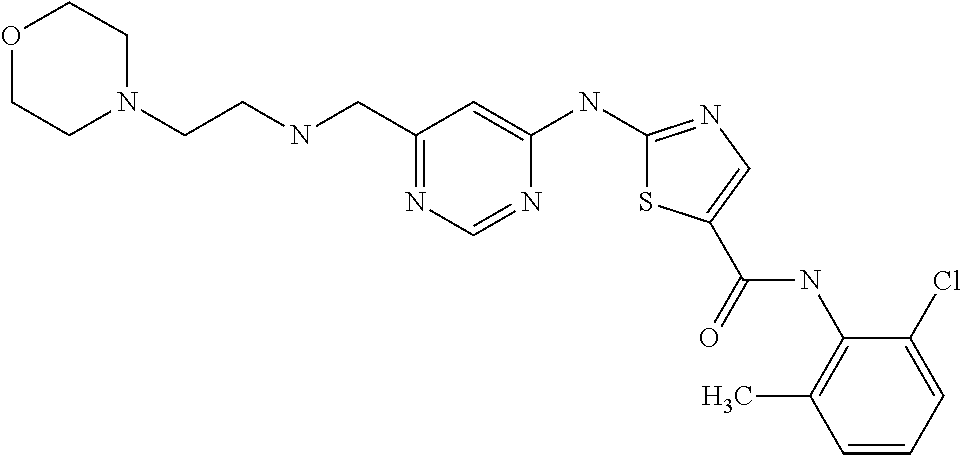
C1=CC=C(Cl)C(NC(=O)C2=CN=C(NC3=CC(CNCCN4CCOCC4)=NC=N3)S2)=C1C
